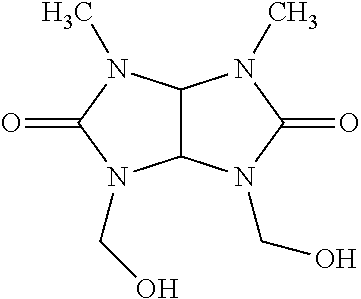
C12C(N(C)C(=O)N1CO)N(C)C(=O)N2CO
